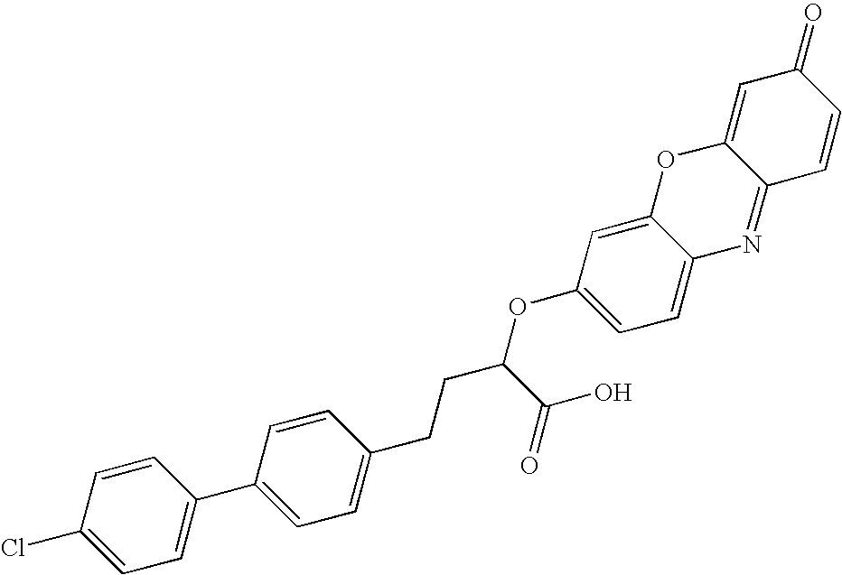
C1=C(Cl)C=CC(C2=CC=C(CCC(OC3=CC=C4C(=C3)OC3=CC(=O)C=CC3=N4)C(O)=O)C=C2)=C1
